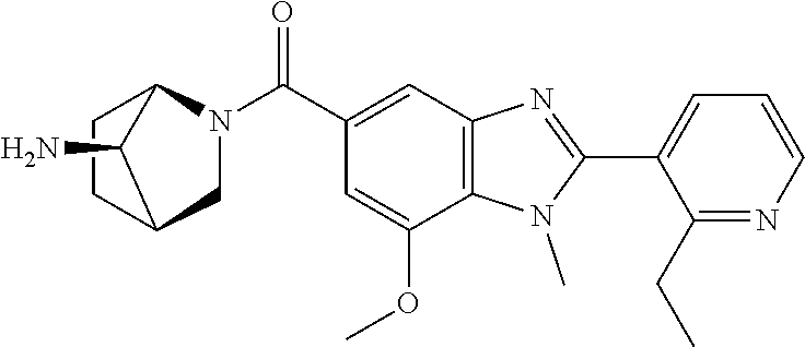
C1(C2=NC3=C(N2C)C(OC)=CC(C(N2CC4CCC2C4N)=O)=C3)=CC=CN=C1CC
